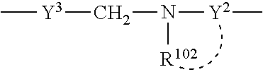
C[Y3]CN([Y2]C)[R102]
